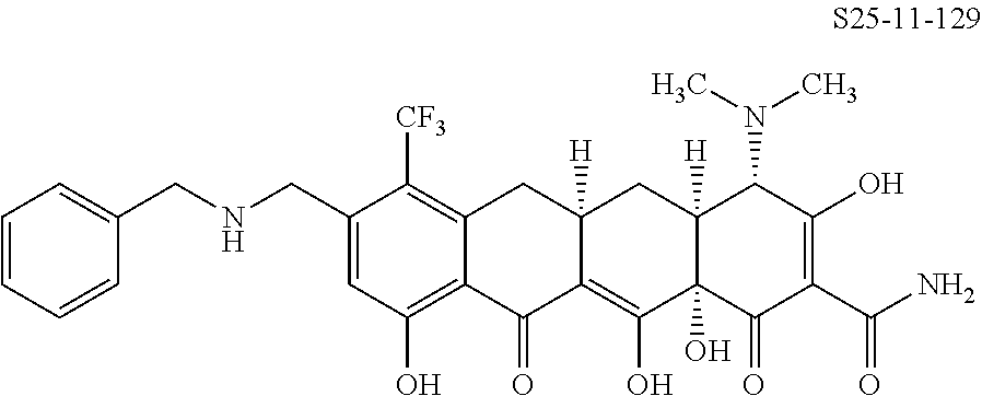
C1(CNCC2=CC=CC=C2)=CC(O)=C2C(=C1[CF3])CC1([H])C(=C(O)C3(O)C([H])(C1)C(N(C)C)C(O)=C(C(N)=O)C3=O)C2=O
